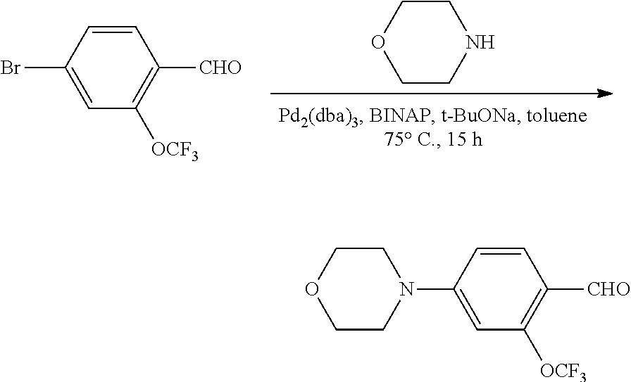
C1CNCCO1.C1=CC(Br)=CC([OCF3])=C1[CHO].C1=CC(N2CCOCC2)=CC([OCF3])=C1[CHO]
